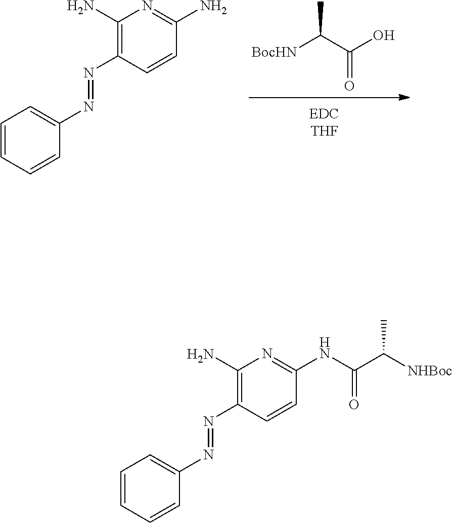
[BocHN]C(C(O)=O)C.C1=CC=CC(N=NC2=C(N)N=C(N)C=C2)=C1.C1=CC=CC(N=NC2=C(N)N=C(NC(C([NHBoc])C)=O)C=C2)=C1
